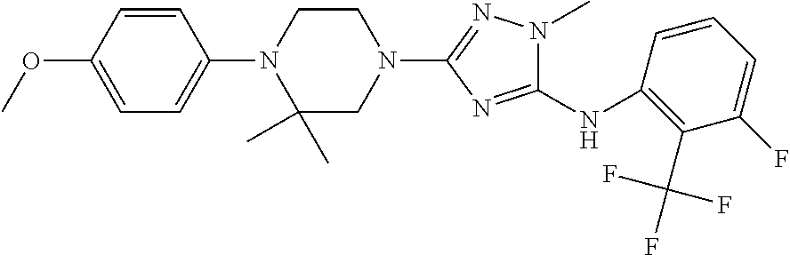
COC1=CC=C(N2C(C)(C)CN(C3=NN(C)C(NC4=C(C(F)(F)F)C(F)=CC=C4)=N3)CC2)C=C1
